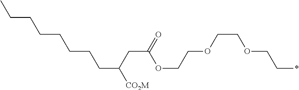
C(C([CO2M])CCCCCCCC)C(=O)OCCOCCOCC*
